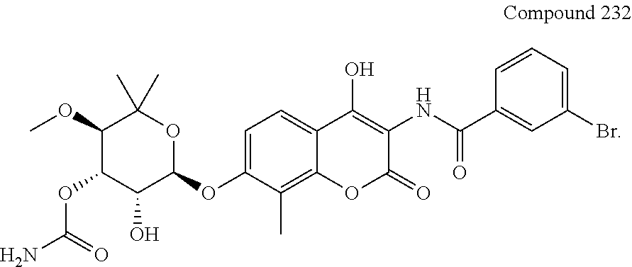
C1(OC)C(OC(N)=O)C(O)C(OC2=CC=C3C(=C2C)OC(=O)C(NC(=O)C2=CC(Br)=CC=C2)=C3O)OC1(C)C
